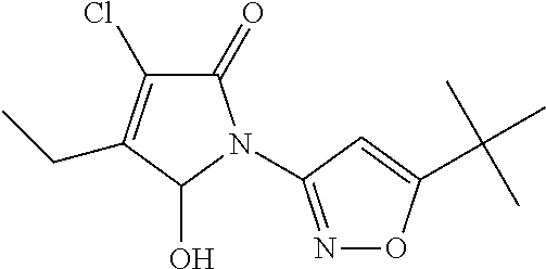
C1(=O)C(Cl)=C(CC)C(O)N1C1=NOC(C(C)(C)C)=C1
